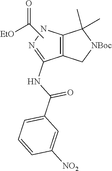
O=C(C1=CC=CC([NO2])=C1)NC1=NNC2=C1C[NBoc]C2(C)C.C(C)(=O)[EtO]
